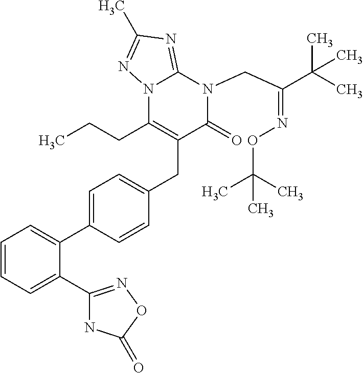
C1=CC=C(C2=NOC(=O)N2)C(C2=CC=C(CC3=C(CCC)N4C(=NC(C)=N4)N(CC(C(C)(C)C)=NOC(C)(C)C)C3=O)C=C2)=C1
